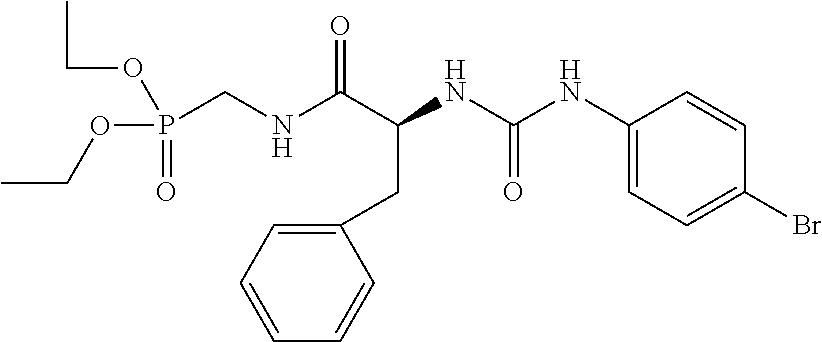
N(C(C(NC(NC1=CC=C(Br)C=C1)=O)CC1=CC=CC=C1)=O)CP(OCC)(=O)OCC
